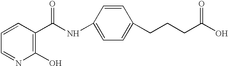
C1=CC=NC(O)=C1C(NC1=CC=C(CCCC(O)=O)C=C1)=O
